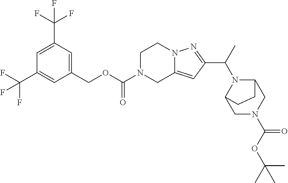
C1(COC(N2CC3=CC(C(C)N4C5CN(C(OC(C)(C)C)=O)CC4CC5)=NN3CC2)=O)=CC(C(F)(F)F)=CC(C(F)(F)F)=C1
